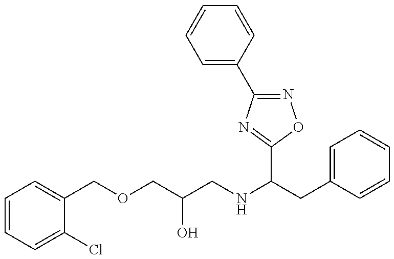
C1=CC=C(Cl)C(COCC(CNC(CC2=CC=CC=C2)C2=NC(C3=CC=CC=C3)=NO2)O)=C1
